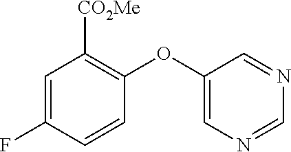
C1=C(F)C=CC(OC2=CN=CN=C2)=C1[CO2Me]
